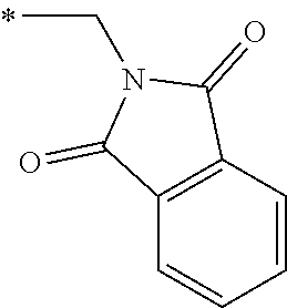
C(C)N1C(=O)C2=C(C1=O)C=CC=C2
